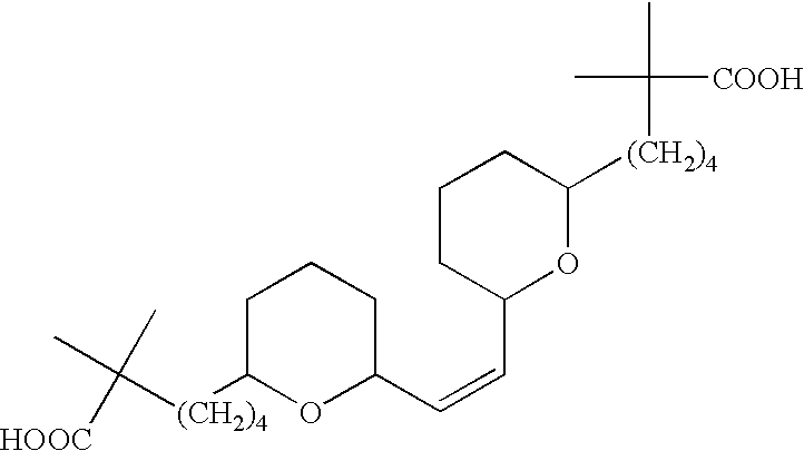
C([(CH2)4]C1OC(C=CC2OC([(CH2)4]C(C)(C)[COOH])CCC2)CCC1)(C)(C)[HOOC]
